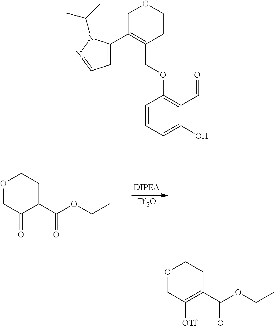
C1C(C2=CC=NN2C(C)C)=C(COC2=C(C=O)C(O)=CC=C2)CCO1.[Tf2O].O1CC(=O)C(C(OCC)=O)CC1.O1CC([OTf])=C(C(OCC)=O)CC1
